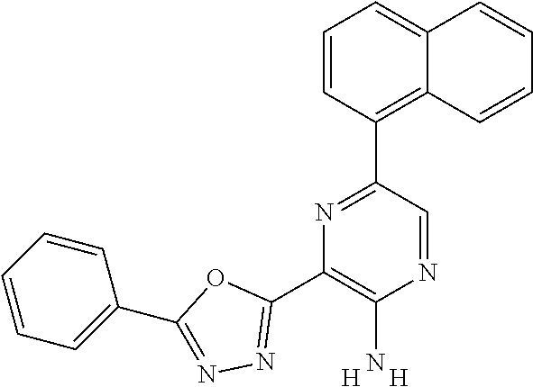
C1(C2=NC(C3=NN=C(C4=CC=CC=C4)O3)=C(N)N=C2)=C2C(=CC=C1)C=CC=C2.[H].[H]
